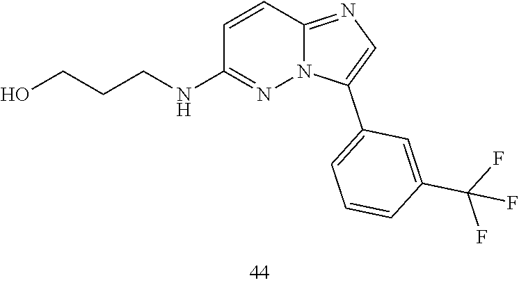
C1(NCCCO)=NN2C(=NC=C2C2=CC=CC(C(F)(F)F)=C2)C=C1
